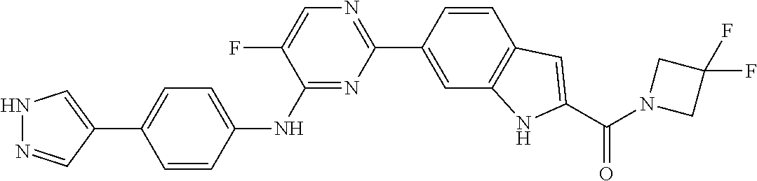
C1(C2=CNN=C2)=CC=C(NC2=NC(C3=CC4=C(C=C3)C=C(C(N3CC(F)(F)C3)=O)N4)=NC=C2F)C=C1
